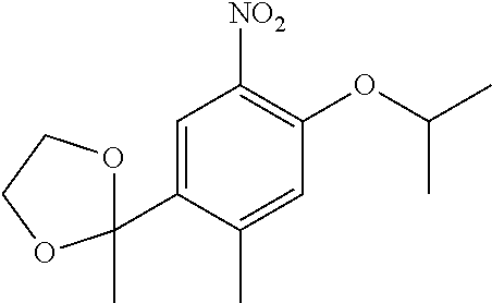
C1=C(C2(C)OCCO2)C(C)=CC(OC(C)C)=C1[NO2]
